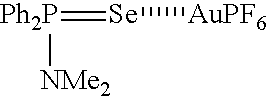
[Ph2P](=[Se][AuPF6])[NMe2]
